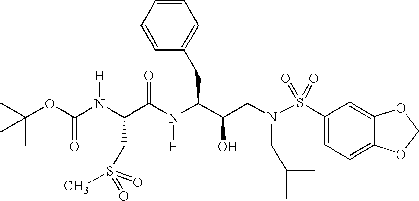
C(C(N(C(C(O)CN(S(C1=CC=C2C(=C1)OCO2)(=O)=O)CC(C)C)CC1=CC=CC=C1)[H])=O)(CS(C)(=O)=O)N(C(OC(C)(C)C)=O)[H]
